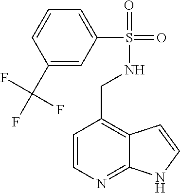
C1=CN=C2C(=C1CNS(=O)(=O)C1=CC=CC(C(F)(F)F)=C1)C=CN2
